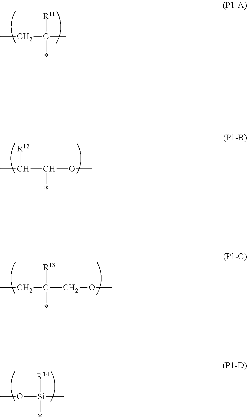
CCC([R11])(*)C.CC(C(OC)*)[R12].CCC(COC)([R13])*.CO[Si](C)([R14])*
